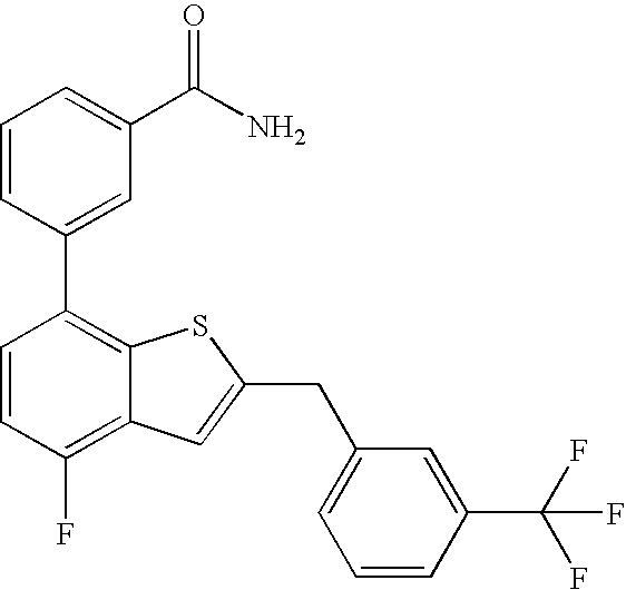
C1=CC(C2=C3C(=C(F)C=C2)C=C(CC2=CC=CC(C(F)(F)F)=C2)S3)=CC(C(N)=O)=C1
